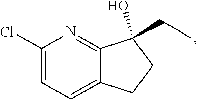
C1(Cl)=CC=C2C(=N1)C(O)(CC)CC2
